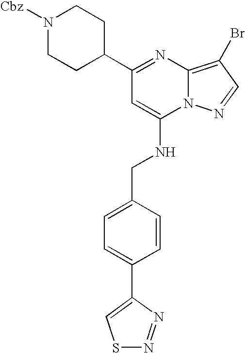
C1(C2=NC3=C(Br)C=NN3C(NCC3=CC=C(C4=CSN=N4)C=C3)=C2)CCN([Cbz])CC1
